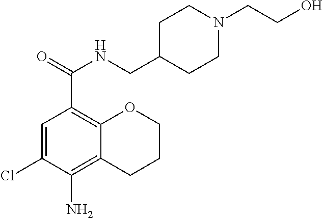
C1=C(Cl)C(N)=C2C(=C1C(=O)NCC1CCN(CCO)CC1)OCCC2
